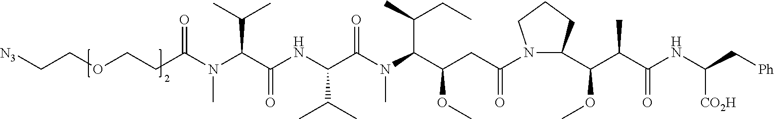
N1(C(CC(C(N(C(C(NC(C(N(C(CCOCC[N3])=O)C)C(C)C)=O)C(C)C)=O)C)C(C)CC)OC)=O)C(C(C(C(NC(C[Ph])[CO2H])=O)C)OC)CCC1
